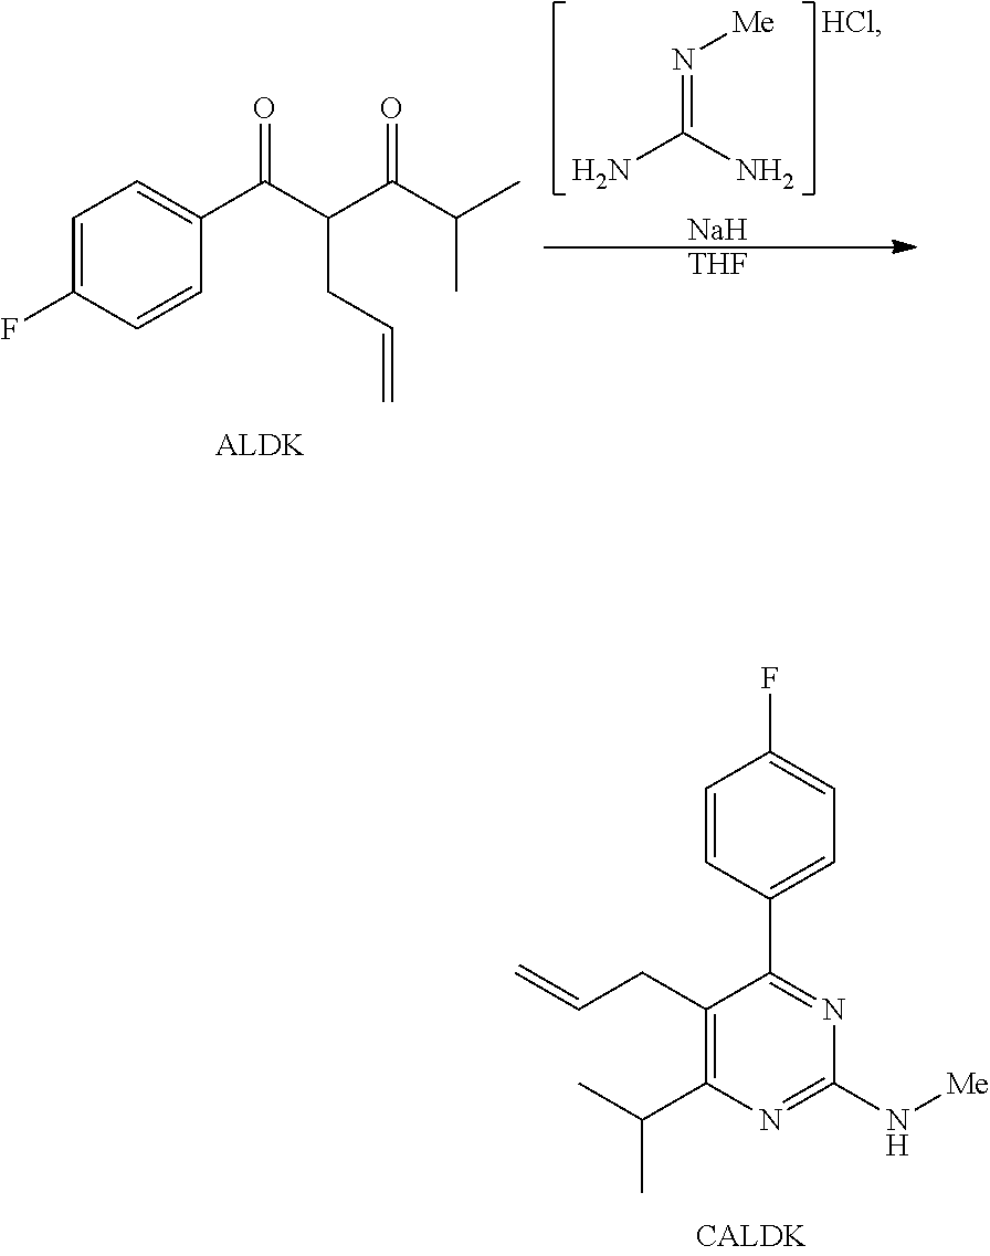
N(=C(N)N)[Me].[Na].[THF].C1=C(F)C=CC(C(C(C(C(C)C)=O)CC=C)=O)=C1.C1=CC(C2=NC(N[Me])=NC(C(C)C)=C2CC=C)=CC=C1F
